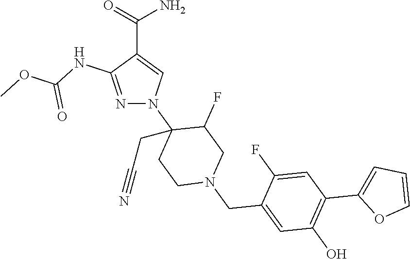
C(C1=CN(C2(CC#N)CCN(CC3=CC(O)=C(C4=CC=CO4)C=C3F)CC2F)N=C1NC(OC)=O)(=O)N
